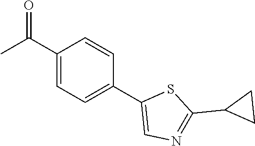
C1(C(C)=O)=CC=C(C2=CN=C(C3CC3)S2)C=C1
